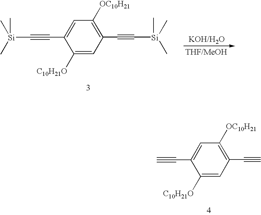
C1=C([C10H21O])C(C#C)=CC([OC10H21])=C1C#C.C1=C([C10H21O])C(C#C[Si](C)(C)C)=CC([OC10H21])=C1C#C[Si](C)(C)C
